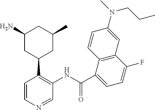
C1(N)CC(C2=C(NC(C3=CC=C(F)C4=C3C=CC(N(C)CCC)=C4)=O)C=NC=C2)CC(C)C1
